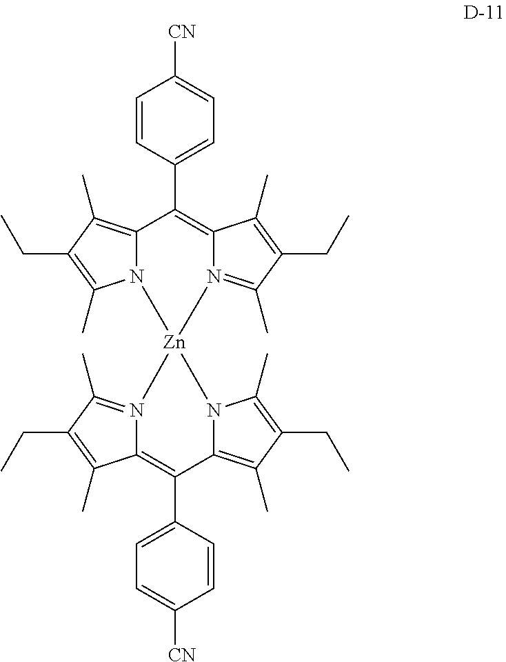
C1=CC(C2=C3N(=C(C)C(CC)=C3C)[Zn]3(N4C2=C(C)C(CC)=C4C)N2C(=C(C)C(CC)=C2C)C(C2=CC=C([CN])C=C2)=C2C(C)=C(CC)C(C)=N23)=CC=C1[CN]
